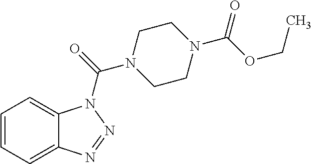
C1=CC=C2C(=C1)N(C(=O)N1CCN(C(OCC)=O)CC1)N=N2
